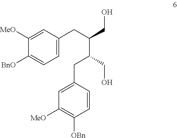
C1=C(CC(C(CC2=CC([MeO])=C([OBn])C=C2)CO)CO)C=C([MeO])C([BnO])=C1
